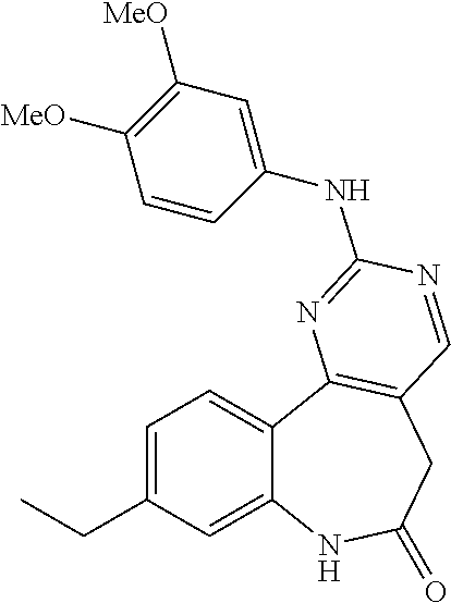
C1=C(CC)C=C2C(=C1)C1=C(CC(=O)N2)C=NC(NC2=CC([MeO])=C([MeO])C=C2)=N1
